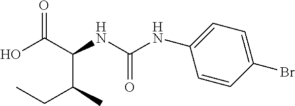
OC(C(NC(NC1=CC=C(Br)C=C1)=O)C(CC)C)=O
